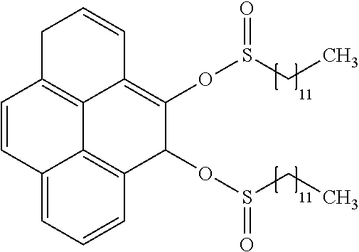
C1C2=C3C(=C(OS(CC)=O)C(OS(CC)=O)C4=C3C(=CC=C4)C=C2)C=C1
